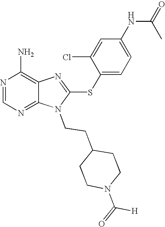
N1=CN=C2C(=C1N)N=C(SC1=CC=C(NC(=O)C)C=C1Cl)N2CCC1CCN(C([H])=O)CC1
